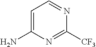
C1=C(N)N=C([CF3])N=C1
